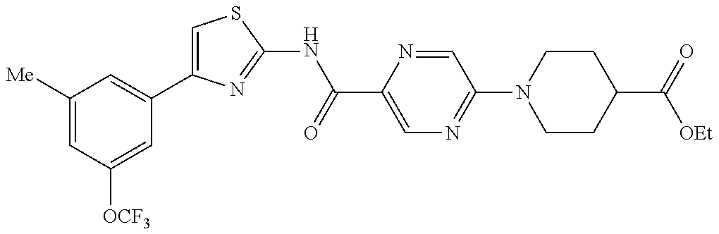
C1=C(C2=CC([Me])=CC([OCF3])=C2)N=C(NC(C2=CN=C(N3CCC(C(=O)[OEt])CC3)C=N2)=O)S1
